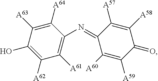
C1([A61])=C(N=C2C([A57])=C([A58])C(=O)C([A59])=C2[A60])C([A64])=C([A63])C(O)=C1[A62]
